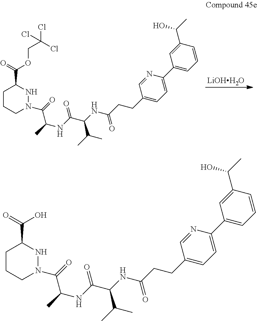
[LiOHH2O].C1CCN(C(=O)C(NC(=O)C(NC(CCC2=CC=C(C3=CC=CC(C(C)O)=C3)N=C2)=O)C(C)C)C)NC1C(=O)OCC(Cl)(Cl)Cl.C1CCN(C(=O)C(NC(=O)C(NC(CCC2=CC=C(C3=CC=CC(C(C)O)=C3)N=C2)=O)C(C)C)C)NC1C(=O)O
